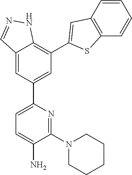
C12=CC(C3=CC=C(N)C(N4CCCCC4)=N3)=CC(C3=CC4=C(C=CC=C4)S3)=C1NN=C2
